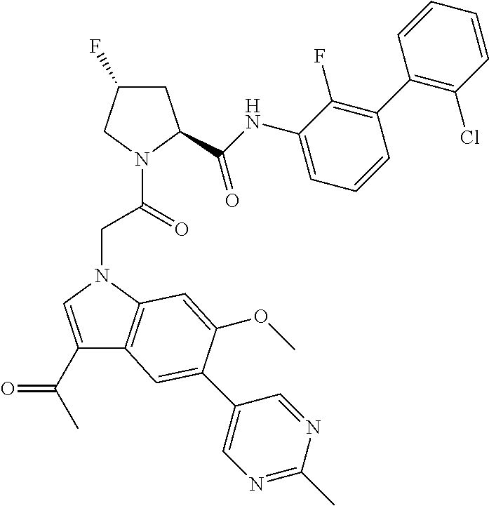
C1C(F)CN(C(=O)CN2C=C(C(C)=O)C3=C2C=C(OC)C(C2=CN=C(C)N=C2)=C3)C1C(NC1=CC=CC(C2=C(Cl)C=CC=C2)=C1F)=O
